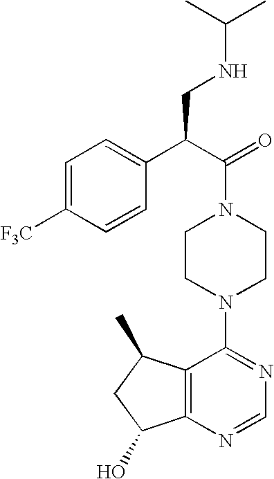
C(N1CCN(C2=NC=NC3=C2C(C)CC3O)CC1)(C(C1=CC=C([F3C])C=C1)CNC(C)C)=O
